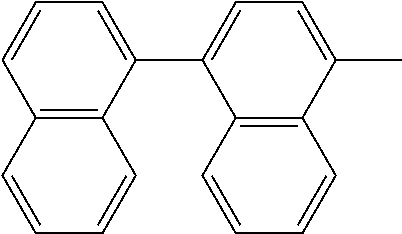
C12=C(C=CC=C1)C(C1=CC=CC3=C1C=CC=C3)=CC=C2C
